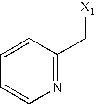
C1=CN=C(C[X1])C=C1
